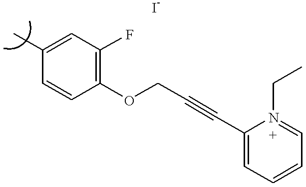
C1(C)=CC(F)=C(OCC#CC2=CC=CC=N2CC)C=C1
